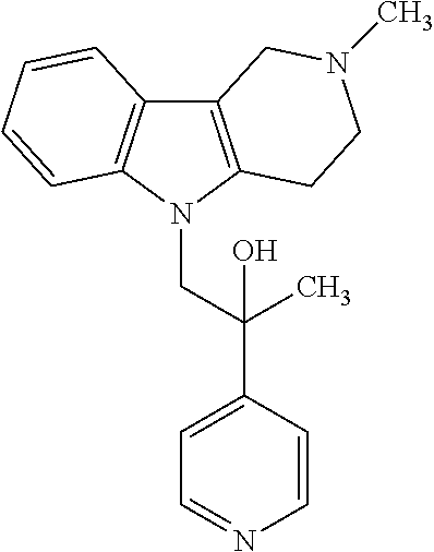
C12=C(N(CC(C3=CC=NC=C3)(C)O)C3=C1C=CC=C3)CCN(C)C2
